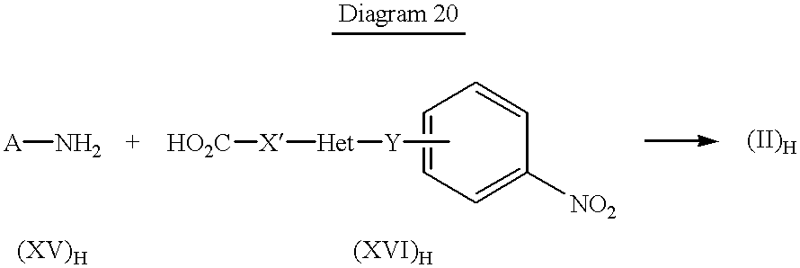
C1=CC=C([NO2])C=C1.C[Y][Het][X][HO2C].[Diagram 20].[A]N
